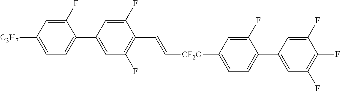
C1(F)=CC([C3H7])=CC=C1C1=CC(F)=C(C=C[CF2O]C2=CC=C(C3=CC(F)=C(F)C(F)=C3)C(F)=C2)C(F)=C1
